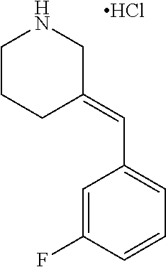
N1CCCC(=CC2=CC=CC(F)=C2)C1.Cl
